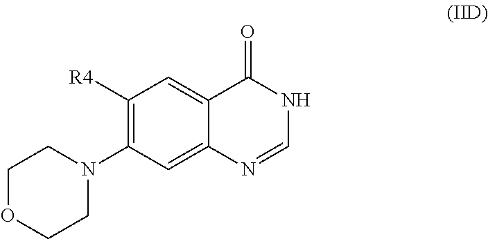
C1OCCN(C2=C([R4])C=C3C(=C2)N=CNC3=O)C1
